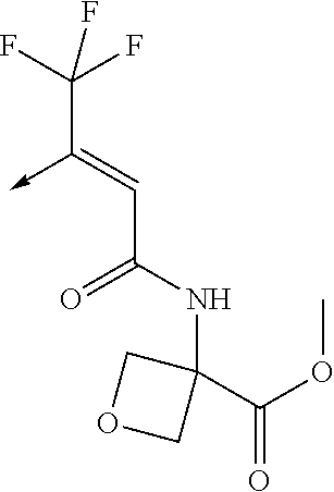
C(C(NC1(C(=O)OC)COC1)=O)=C(->C)C(F)(F)F
